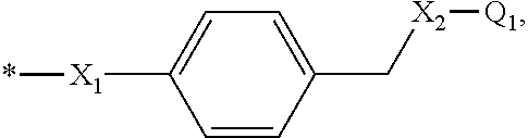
C1=C([X1]*)C=CC(C[X2][Q1])=C1
